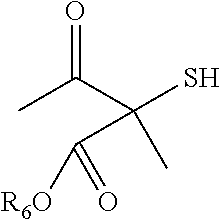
CC(C(S)(C)C(=O)[R6O])=O
